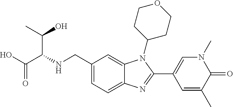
N(CC1=CC=C2C(=C1)N(C1CCOCC1)C(C1=CN(C)C(=O)C(C)=C1)=N2)C(C(O)=O)C(C)O
